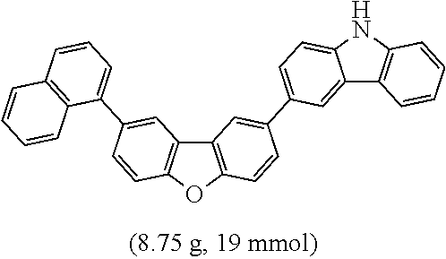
C12=C(OC3=C1C=C(C1=CC=CC4=C1C=CC=C4)C=C3)C=CC(C1=CC=C3C(=C1)C1=C(N3)C=CC=C1)=C2
